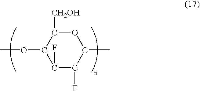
O1C([CH2OH])C(OC)C(F)C(F)C1C
